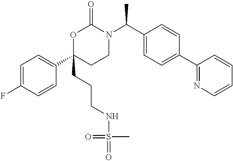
C1=C(F)C=CC(C2(CCCNS(=O)(=O)C)CCN(C(C3=CC=C(C4=NC=CC=C4)C=C3)C)C(=O)O2)=C1
